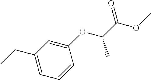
C1(OC(C(OC)=O)C)=CC(CC)=CC=C1
